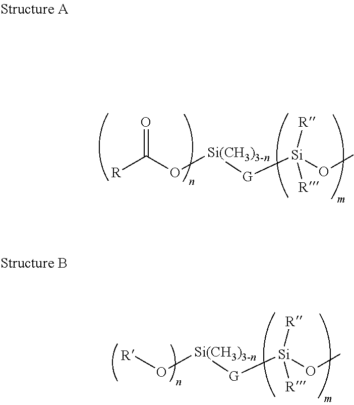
[R]C(O[Si(CH3)3-n][G][Si](OC)([R])[R])=O.[R]O[Si(CH3)3-n][G][Si](OC)([R])[R]
